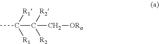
CC(C(C[ORa])([R2])[R2])([R1])[R1]
